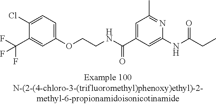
C1(Cl)=CC=C(OCCNC(C2=CC(C)=NC(NC(=O)CC)=C2)=O)C=C1C(F)(F)F
